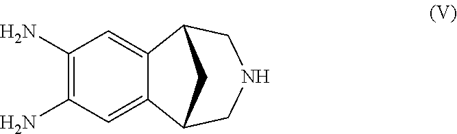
C1(N)=C(N)C=C2C(=C1)C1CNCC2C1
